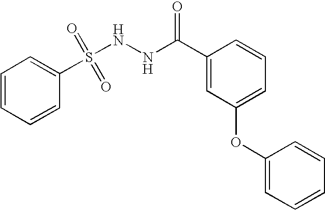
C1=CC(S(NNC(C2=CC(OC3=CC=CC=C3)=CC=C2)=O)(=O)=O)=CC=C1
